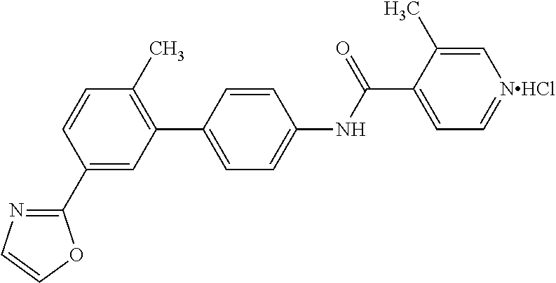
C1(C2=CC(C3=CC=C(NC(C4=CC=[NHCl]C=C4C)=O)C=C3)=C(C)C=C2)=NC=CO1
